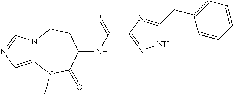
C12=CN=CN1CCC(NC(C1=NNC(CC3=CC=CC=C3)=N1)=O)C(=O)N2C
